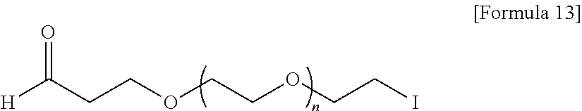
C(CCOCCOCCI)([H])=O
